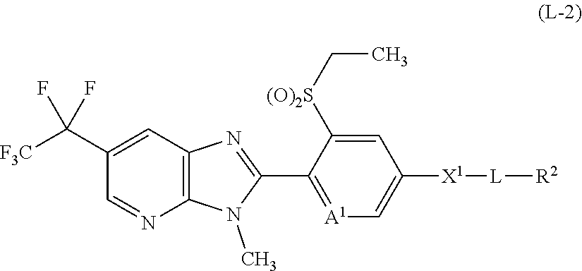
C1(C([F3C])(F)F)=CC2=C(N=C1)N(C)C(C1=[A1]C=C([X1][L][R2])C=C1[(O)2S]CC)=N2
